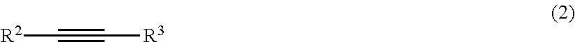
[R2]C#C[R3]
